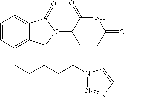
C1=CC(CCCCCN2N=NC(C#C)=C2)=C2C(=C1)C(=O)N(C1CCC(=O)NC1=O)C2
